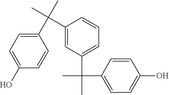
C1(O)=CC=C(C(C2=CC(C(C)(C)C3=CC=C(O)C=C3)=CC=C2)(C)C)C=C1
